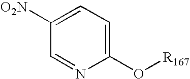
C1(O[R167])=CC=C([O2N])C=N1
